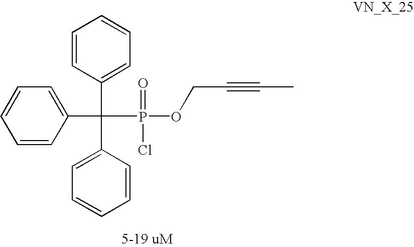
C1=CC(C(C2=CC=CC=C2)(P(Cl)(=O)OCC#CC)C2=CC=CC=C2)=CC=C1
